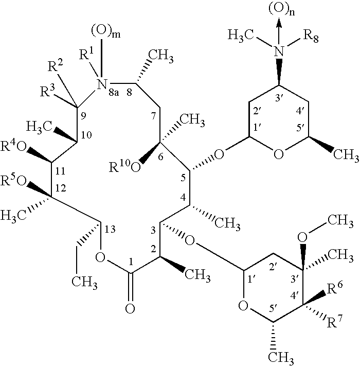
C1(CC)OC(=O)C(C)C(OC2OC(C)C([R7])([R6])C(C)(OC)C2)C(C)C(OC2OC(C)CC(N(C)([R8])->[(O)n])C2)C([R10O])(C)CC(C)N([R1])([(O)m])C([R3])([R2])C(C)C([R4O])C1([R5O])C
